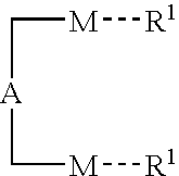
C([A]C[M][R1])[M][R1]
